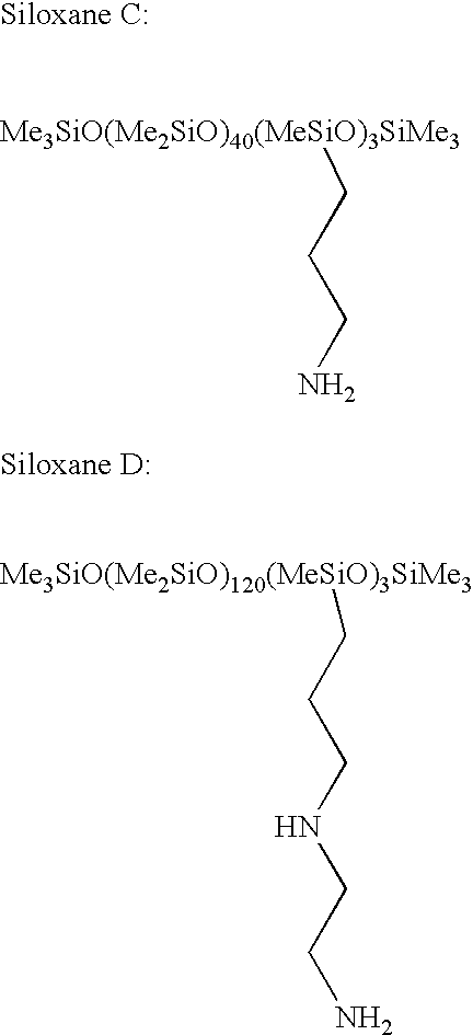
[Me3SiO(Me2SiO)40(MeSiO)3SiMe3]CCCN.[Me3SiO(Me2SiO)120(MeSiO)3SiMe3]CCCNCCN
